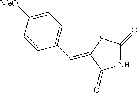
N1C(=O)SC(=CC2=CC=C([MeO])C=C2)C1=O
